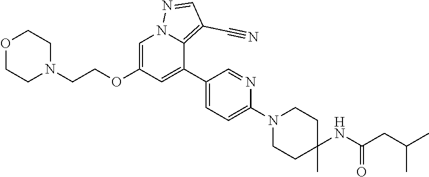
C1=C(OCCN2CCOCC2)C=C(C2=CC=C(N3CCC(NC(CC(C)C)=O)(C)CC3)N=C2)C2=C(C#N)C=NN12
